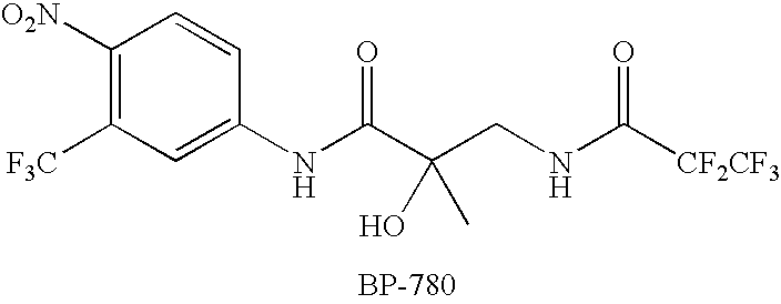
C1([O2N])=C([F3C])C=C(NC(C(CNC([CF2CF3])=O)(O)C)=O)C=C1
